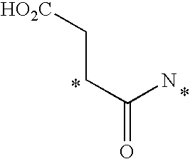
[HO2C]CCC(=O)N
